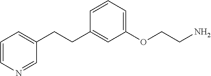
C1(CCC2=CC(OCCN)=CC=C2)=CC=CN=C1
